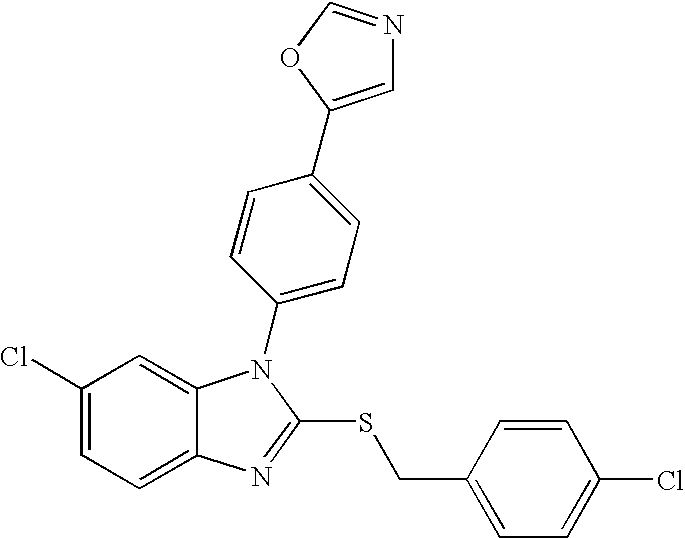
C1(Cl)=CC=C2C(=C1)N(C1=CC=C(C3=CN=CO3)C=C1)C(SCC1=CC=C(Cl)C=C1)=N2
